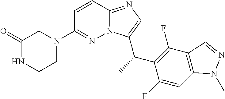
C1(=O)NCCN(C2=NN3C(=NC=C3C(C)C3=C(F)C4=C(C=C3F)N(C)N=C4)C=C2)C1
